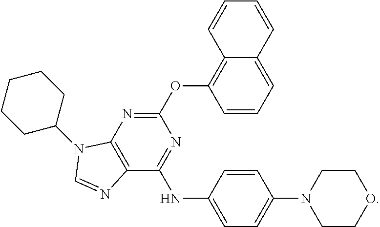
C1C(N2C3=C(C(NC4=CC=C(N5CCOCC5)C=C4)=NC(OC4=C5C(=CC=C4)C=CC=C5)=N3)N=C2)CCCC1
